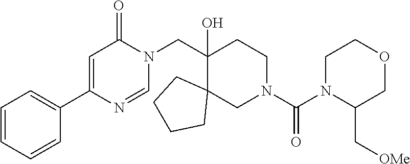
C1(CN2C(=O)C=C(C3=CC=CC=C3)N=C2)(O)C2(CN(C(N3C(C[OMe])COCC3)=O)CC1)CCCC2
